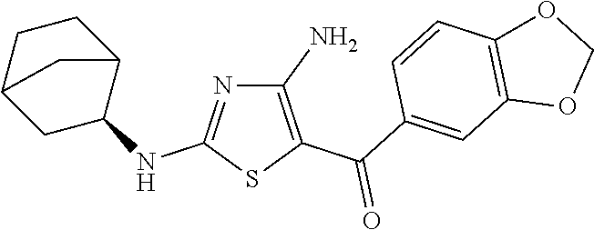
C1(N)=C(C(C2=CC3=C(C=C2)OCO3)=O)SC(NC2CC3CCC2C3)=N1
